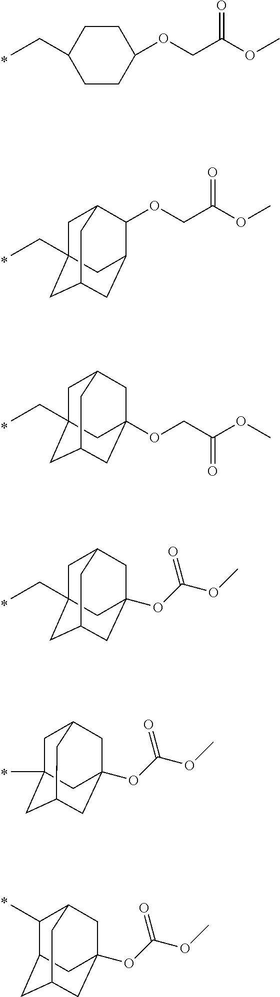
CCC1CCC(OCC(OC)=O)CC1.O(CC(OC)=O)C1C2CC3CC(CC)(CC1C3)C2.C1C2CC3(OCC(OC)=O)CC(CC1(CC)C3)C2.C1C2CC3(OC(OC)=O)CC(CC1(CC)C3)C2.C1C2CC3(OC(OC)=O)CC(CC1(C)C3)C2.C1(C)C2CC3(OC(OC)=O)CC(CC1C3)C2
